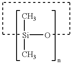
C[Si](C)O
